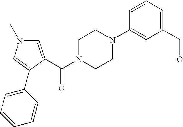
C1=C(C(N2CCN(C3=CC(CO)=CC=C3)CC2)=O)C(C2=CC=CC=C2)=CN1C
